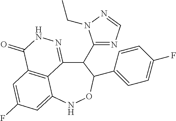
C12=C3C=C(F)C=C1NOC(C1=CC=C(F)C=C1)C(C1=NC=NN1CC)C2=NNC3=O
